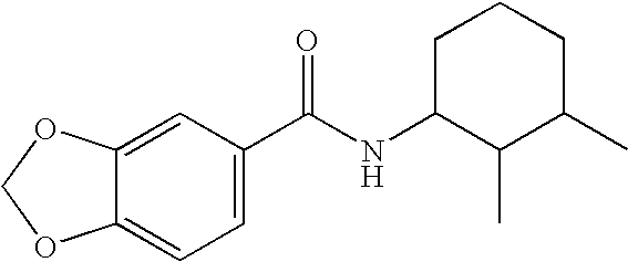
C12=CC(C(NC3C(C)C(C)CCC3)=O)=CC=C1OCO2
